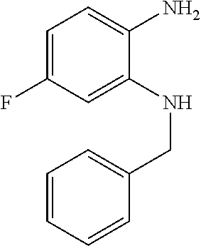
C1=C(F)C=C(NCC2=CC=CC=C2)C(N)=C1
